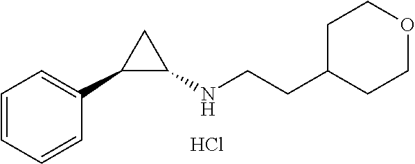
C1=CC=CC(C2C(NCCC3CCOCC3)C2)=C1.Cl
